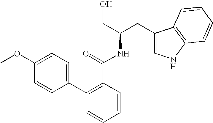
C1(C(=O)NC(CC2=CNC3=C2C=CC=C3)CO)=C(C2=CC=C(OC)C=C2)C=CC=C1
